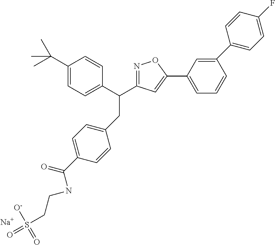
[Na].C1=C(C2=CC(C(C3=CC=C(C(C)(C)C)C=C3)CC3=CC=C(C(=O)NCCS(=O)([O-])=O)C=C3)=NO2)C=C(C2=CC=C(F)C=C2)C=C1
